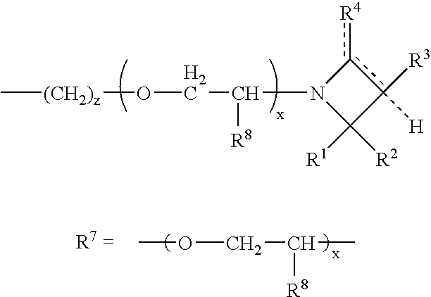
c1([R4])c([H])([R3])C([R1])([R2])N1C([R8])CO[(CH2)z]C.COCC(C)[R8]
